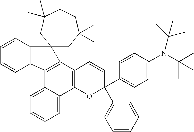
C12(CC(C)(C)CCC(C)(C)C1)C1=C(C3=CC=CC=C3C3=C1C=CC(C1=CC=CC=C1)(C1=CC=C(N(C(C)(C)C)C(C)(C)C)C=C1)O3)C1=C2C=CC=C1
